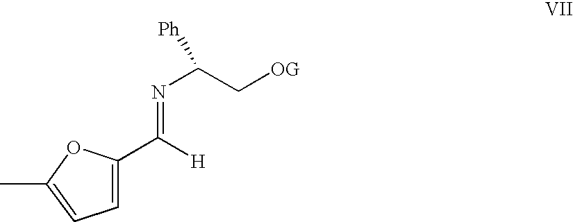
C1=C(C([H])=NC(C[OG])[Ph])OC(C)=C1
